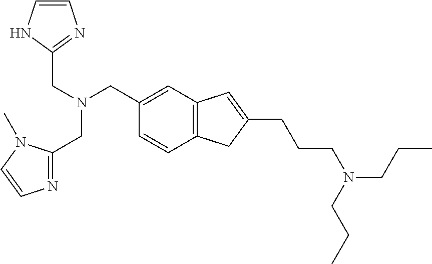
C(N(CC1=CC2=C(C=C1)CC(CCCN(CCC)CCC)=C2)CC1=NC=CN1)C1=NC=CN1C
